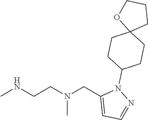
CNCCN(CC1=CC=NN1C1CCC2(CC1)CCCO2)C
